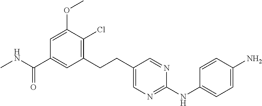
CNC(C1=CC(CCC2=CN=C(NC3=CC=C(N)C=C3)N=C2)=C(Cl)C(OC)=C1)=O
